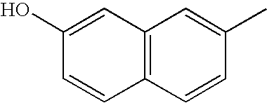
C12=C(C=CC(C)=C1)C=CC(O)=C2
